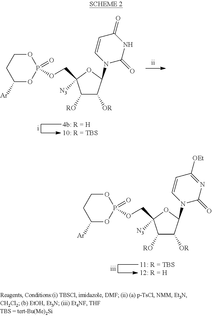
C1([RO])C([OR])C(N2C(=O)NC(=O)C=C2)OC1(COP1(=O)OCCC([Ar])O1)[N3].C1([RO])C([OR])C(N2C(=O)N=C([OEt])C=C2)OC1(COP1(=O)OCCC([Ar])O1)[N3]
